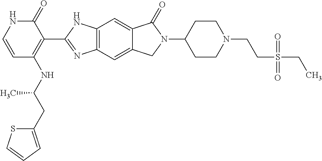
C1=CC(NC(CC2=CC=CS2)C)=C(C2=NC3=C(N2)C=C2C(=C3)CN(C3CCN(CCS(CC)(=O)=O)CC3)C2=O)C(=O)N1
